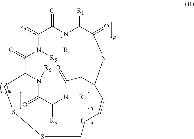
[R2]c1C(=O)N([R4])C([R1])C(=O)[X]C2CC(=O)N([R7])C([R3])C(=O)N([R6])C(C(=O)N1[R5])CSSCCcc2
